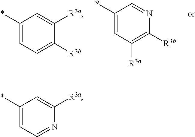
C1(*)=CC([R3a])=C([R3b])N=C1.C1(*)=CC=C([R3b])C([R3a])=C1.C1(*)=CC=NC([R3a])=C1
